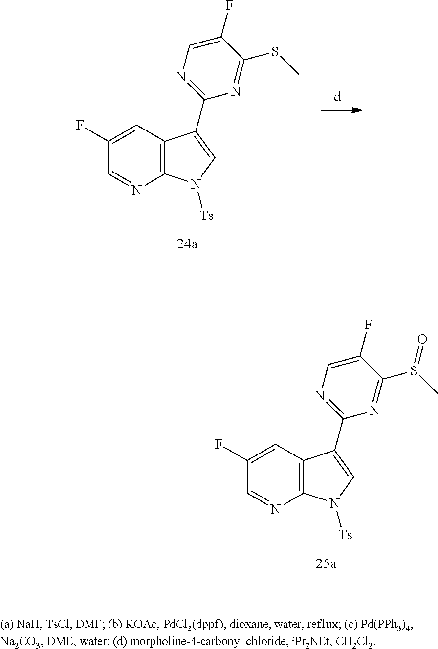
C12=C(C=C(F)C=N1)C(C1=NC=C(F)C(SC)=N1)=CN2[Ts].C12=C(C=C(F)C=N1)C(C1=NC=C(F)C(S(C)=O)=N1)=CN2[Ts]
